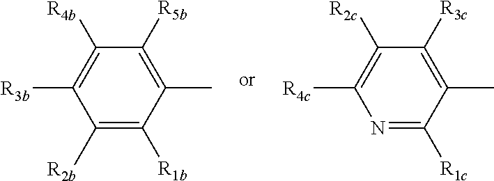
C1([R2b])=C([R1b])C(C)=C([R5b])C([R4b])=C1[R3b].N1=C([R1c])C(C)=C([R3c])C([R2c])=C1[R4c]
